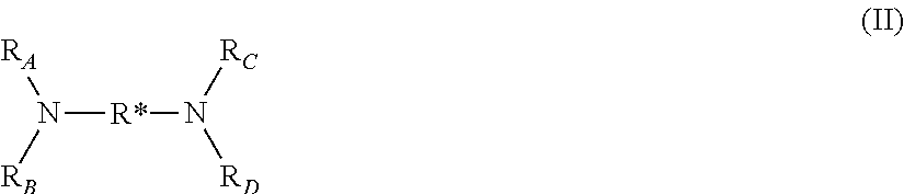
[R*](N([RB])[RA])N([RD])[RC]
